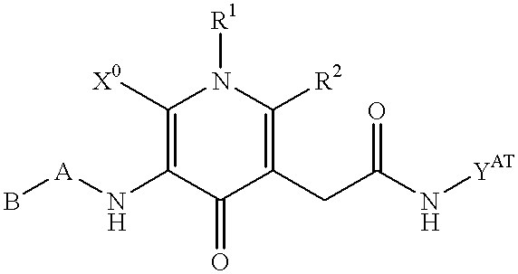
C1([X0])=C(N[A]B)C(=O)C(CC(N[YAT])=O)=C([R2])N1[R1]
